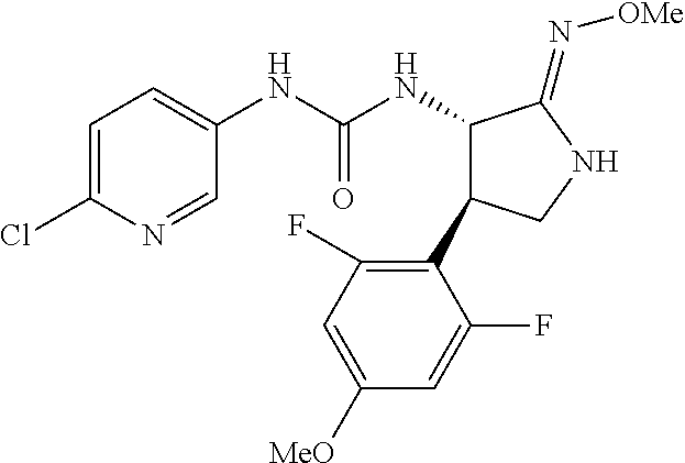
C1=C(Cl)N=CC(NC(NC2C(=N[OMe])NCC2C2=C(F)C=C([OMe])C=C2F)=O)=C1
